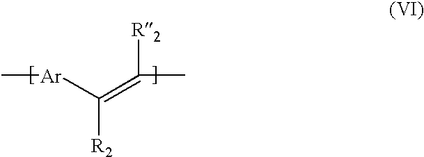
C[Ar]C(=C(C)[R2])[R2]
